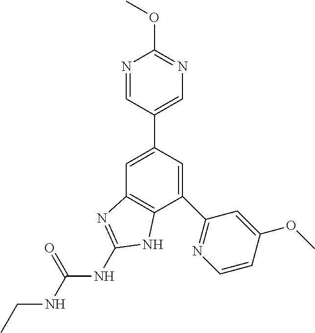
C1=C(C2=CN=C(OC)N=C2)C=C(C2=NC=CC(OC)=C2)C2=C1N=C(NC(=O)NCC)N2
